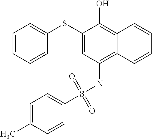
C1=CC=CC(SC2=CC(NS(C3=CC=C(C)C=C3)(=O)=O)=C3C(=C2O)C=CC=C3)=C1
